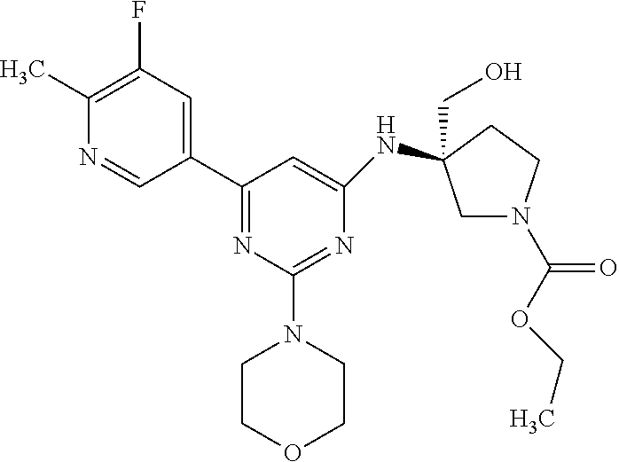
C1(C)=C(F)C=C(C2=NC(N3CCOCC3)=NC(NC3(CO)CN(C(OCC)=O)CC3)=C2)C=N1
